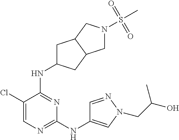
C1(Cl)=CN=C(NC2=CN(CC(O)C)N=C2)N=C1NC1CC2C(C1)CN(S(C)(=O)=O)C2
